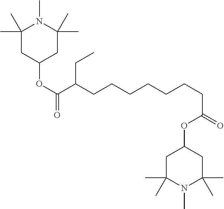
C1(C)(C)CC(OC(C(CCCCCCCC(=O)OC2CC(C)(C)N(C)C(C)(C)C2)CC)=O)CC(C)(C)N1C
